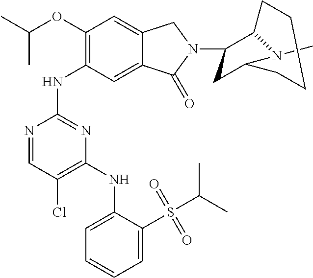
CN1C2C(N3C(=O)C4=CC(NC5=NC(NC6=CC=CC=C6S(C(C)C)(=O)=O)=C(Cl)C=N5)=C(OC(C)C)C=C4C3)CC1CCCC2
